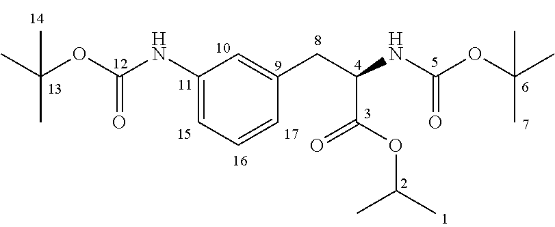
C1(NC(OC(C)(C)C)=O)=CC=CC(CC(NC(OC(C)(C)C)=O)C(OC(C)C)=O)=C1
